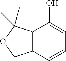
C12=C(C=CC=C1O)COC2(C)C
